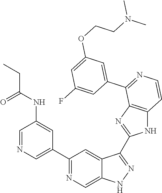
C1(C2=CN=CC(NC(=O)CC)=C2)=NC=C2C(=C1)C(C1=NC3=C(N1)C=CN=C3C1=CC(OCCN(C)C)=CC(F)=C1)=NN2
